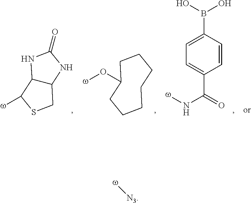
C12C(NC(=O)N1)CSC2[w].C1(O[w])CCCCCCC1.C1=C(B(O)O)C=CC(C(=O)N[w])=C1.[w][N3]
